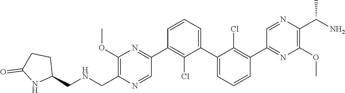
C1(C2=NC(OC)=C(C[HN]CC3CCC(=O)N3)N=C2)=C(Cl)C(C2=CC=CC(C3=NC(OC)=C(C(N)C)N=C3)=C2Cl)=CC=C1
